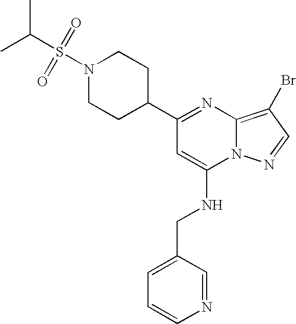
C1(C2CCN(S(C(C)C)(=O)=O)CC2)=NC2=C(Br)C=NN2C(NCC2=CC=CN=C2)=C1
